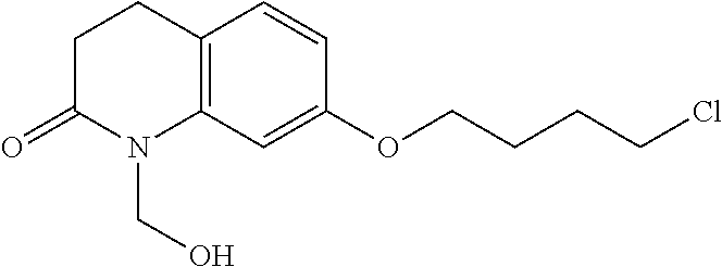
C1C(=O)N(CO)C2=C(C1)C=CC(OCCCCCl)=C2
